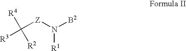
[Z](N([B2])[R1])C([R2])([R3])[R4]
